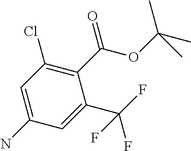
C1=C(N)C=C(C(F)(F)F)C(C(OC(C)(C)C)=O)=C1Cl
